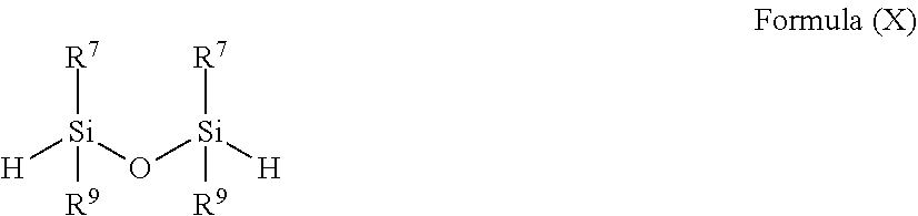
[R7][Si](O[Si]([H])([R7])[R9])([H])[R9]
